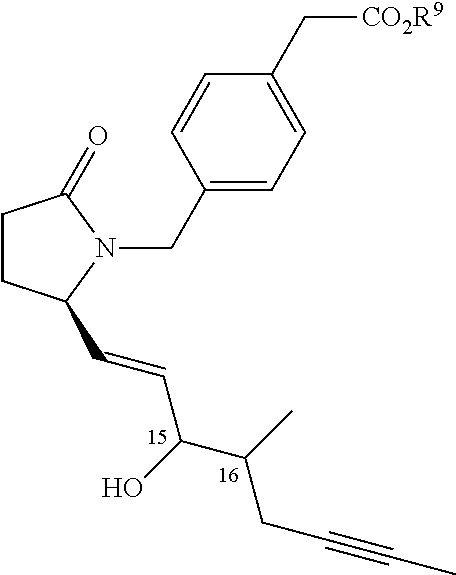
C1CC(C=CC(C(C)CC#CC)O)N(CC2=CC=C(C[CO2R9])C=C2)C1=O
